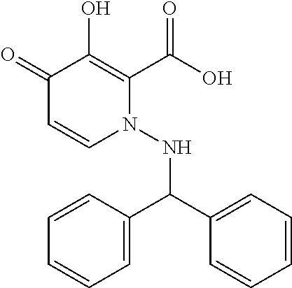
C1(=O)C=CN(NC(C2=CC=CC=C2)C2=CC=CC=C2)C(C(O)=O)=C1O
